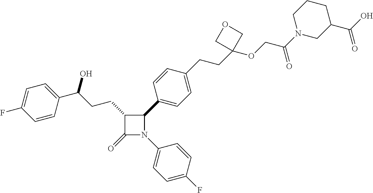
C1(=O)N(C2=CC=C(F)C=C2)C(C2=CC=C(CCC3(OCC(N4CC(C(O)=O)CCC4)=O)COC3)C=C2)C1CCC(O)C1=CC=C(F)C=C1
